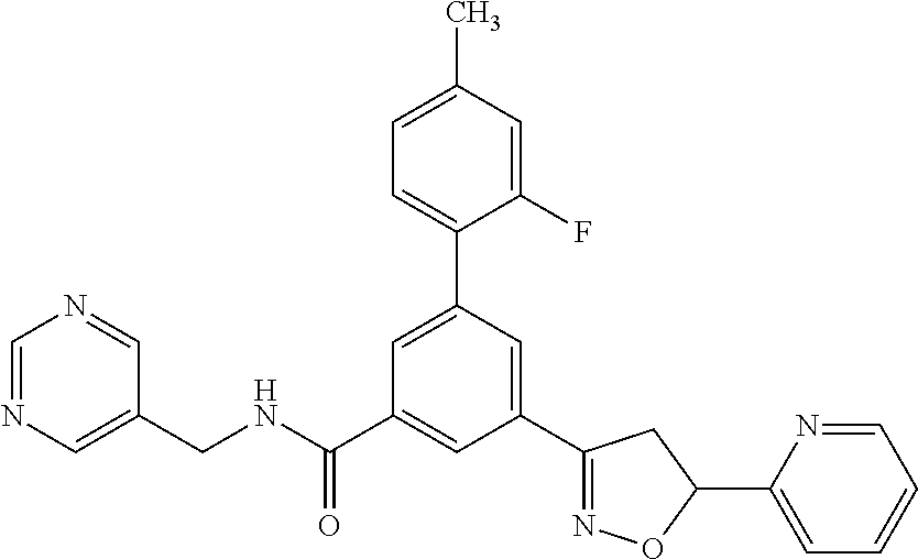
C1(C2=NOC(C3=CC=CC=N3)C2)=CC(C2=CC=C(C)C=C2F)=CC(C(NCC2=CN=CN=C2)=O)=C1
